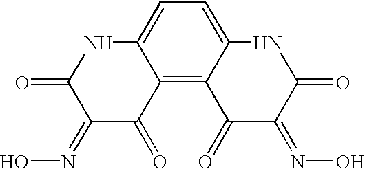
C12=CC=C3C(=C1C(=O)C(=NO)C(=O)N2)C(=O)C(=NO)C(=O)N3
